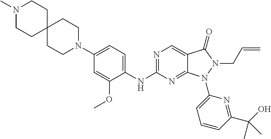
C1(N2CCC3(CC2)CCN(C)CC3)=CC=C(NC2=NC=C3C(=N2)N(C2=CC=CC(C(O)(C)C)=N2)N(CC=C)C3=O)C(OC)=C1
